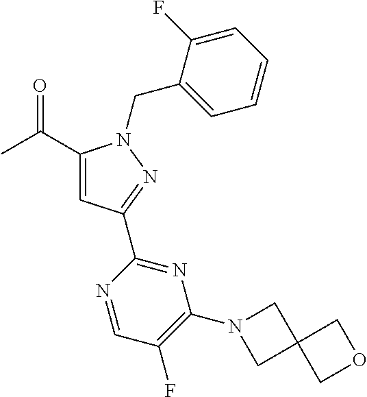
CC(=O)C1=CC(C2=NC(N3CC4(C3)COC4)=C(F)C=N2)=NN1CC1=CC=CC=C1F
